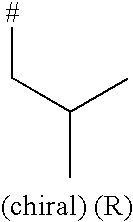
C(C)(C)C[#]
